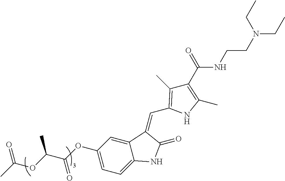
C(NCCN(CC)CC)(=O)C1=C(C)NC(C=C2C3=CC(OC(C(OC(C)=O)C)=O)=CC=C3NC2=O)=C1C
